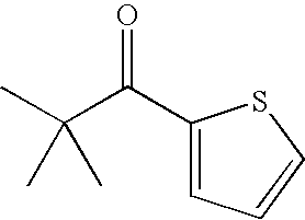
C(C(=O)C1=CC=CS1)(C)(C)C
